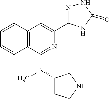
C1(N(C)C2=NC(C3=NNC(=O)N3)=CC3=C2C=CC=C3)CCNC1
